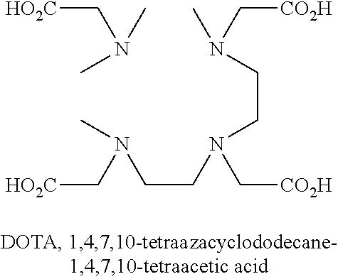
CN(C)C[HO2C].CN(CCN(CCN(C)C[HO2C])C[CO2H])C[CO2H]
